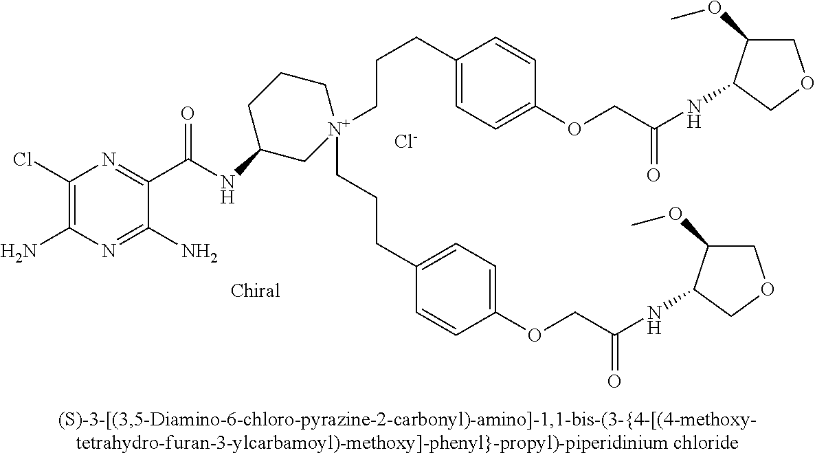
[Cl-].C1(Cl)=C(N)N=C(N)C(C(=O)NC2C[N+](CCCC3=CC=C(OCC(NC4C(OC)COC4)=O)C=C3)(CCCC3=CC=C(OCC(=O)NC4C(OC)COC4)C=C3)CCC2)=N1
